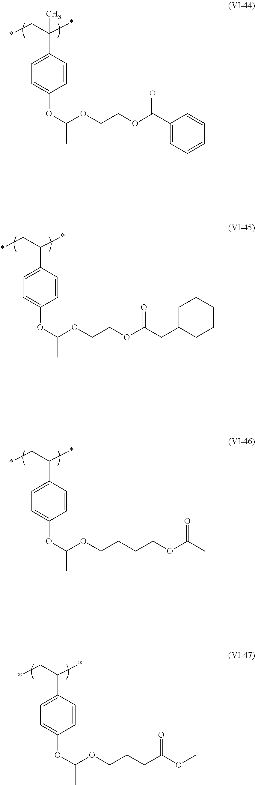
*CC(*)(C1=CC=C(OC(OCCOC(C2=CC=CC=C2)=O)C)C=C1)C.*CC(*)C1=CC=C(OC(OCCOC(CC2CCCCC2)=O)C)C=C1.*CC(*)C1=CC=C(OC(OCCCCOC(C)=O)C)C=C1.*CC(*)C1=CC=C(OC(OCCCC(OC)=O)C)C=C1
